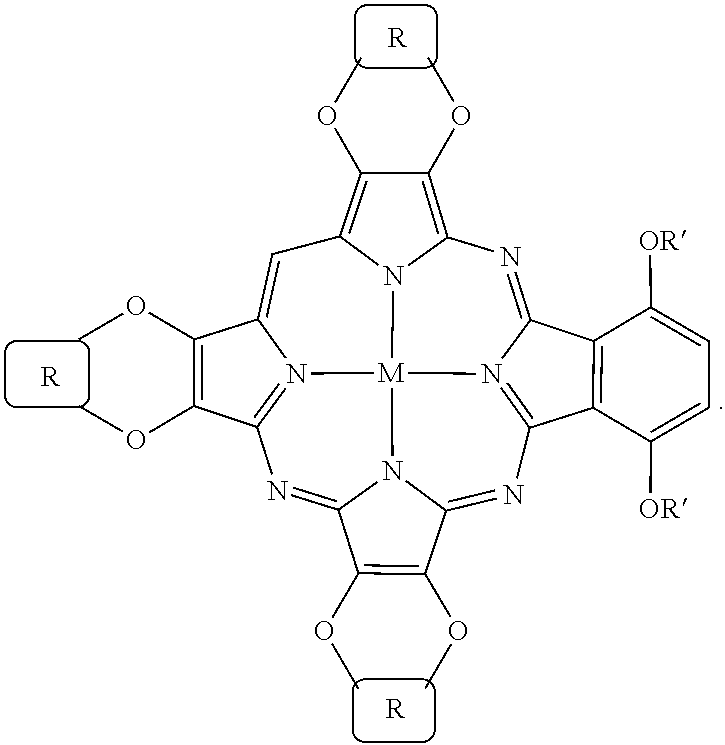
[R].[R].N1=C2N3=C(C4=C2C([OR])=CC=C4[OR])N=C2N4C(=NC5=N6C(=CC7=C(OC)C(OC)=C1N7[M]346)C(OC)=C5OC)C(OC)=C2OC.[R]
